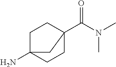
NC12CCC(C(N(C)C)=O)(CC1)C2
